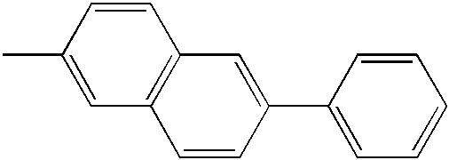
CC1=CC2=C(C=C1)C=C(C1=CC=CC=C1)C=C2
